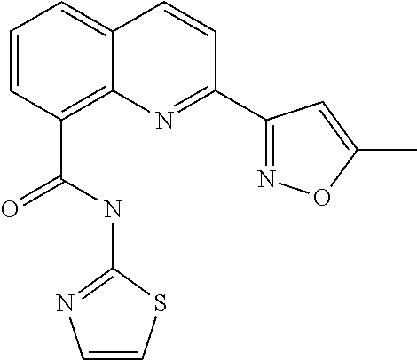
C(C1=C2C(=CC=C1)C=CC(C1=NOC(C)=C1)=N2)(NC1=NC=CS1)=O
